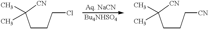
C(CCCl)C([CN])(C)C.C(CC[CN])C([CN])(C)C
